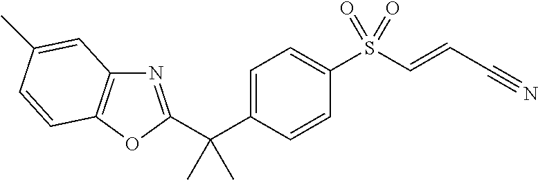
C(C1=CC=C(S(C=CC#N)(=O)=O)C=C1)(C)(C)C1=NC2=C(O1)C=CC(C)=C2
